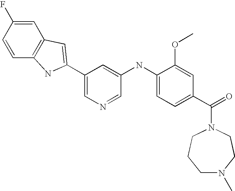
C1=C(F)C=CC2=C1C=C(C1=CN=CC(NC3=CC=C(C(=O)N4CCCN(C)CC4)C=C3OC)=C1)N2
